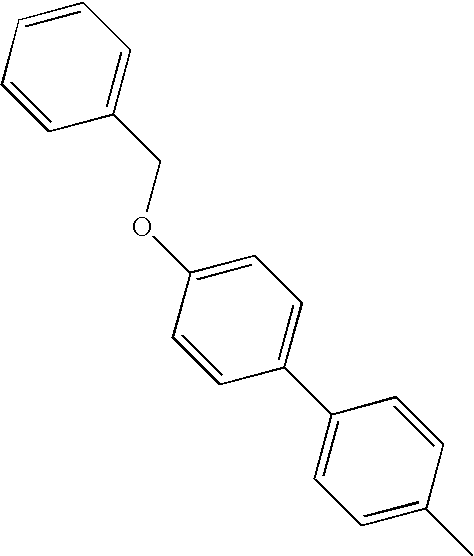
C1=CC(COC2=CC=C(C3=CC=C(C)C=C3)C=C2)=CC=C1
